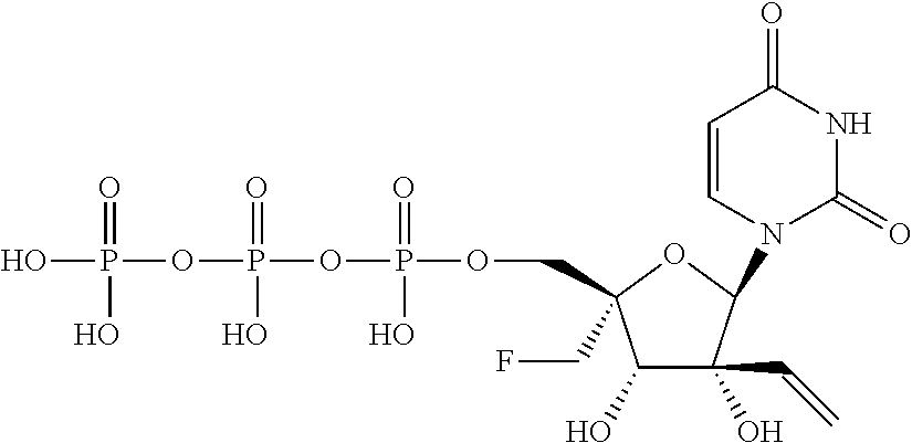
C1(O)C(O)(C=C)C(N2C(=O)NC(=O)C=C2)OC1(CF)COP(OP(OP(O)(=O)O)(=O)O)(=O)O
